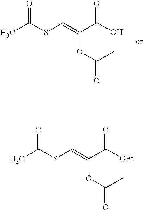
O=C(OC(=CSC(=O)C)C(=O)O)C.O=C(C)SC=C(OC(=O)C)C(=O)[OEt]
